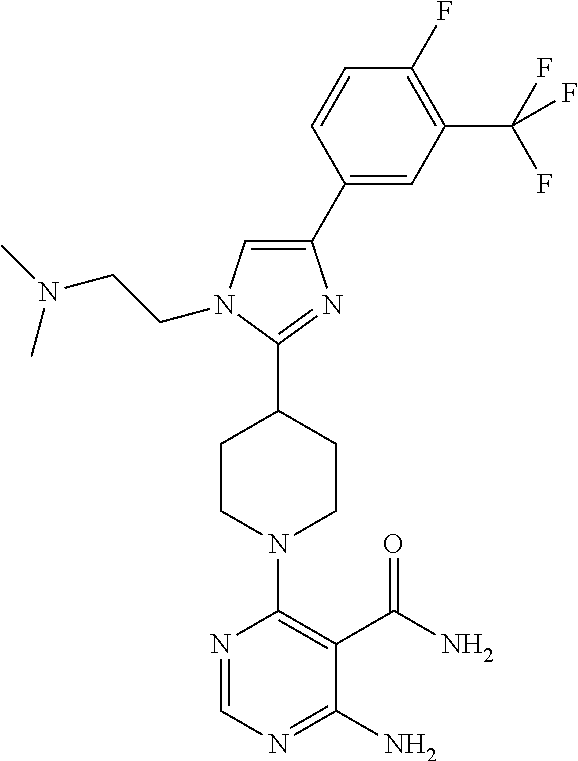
C1(F)=C(C(F)(F)F)C=C(C2=CN(CCN(C)C)C(C3CCN(C4=C(C(N)=O)C(N)=NC=N4)CC3)=N2)C=C1
